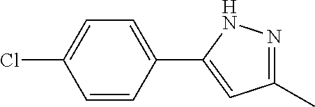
C1(Cl)=CC=C(C2=CC(C)=NN2)C=C1
